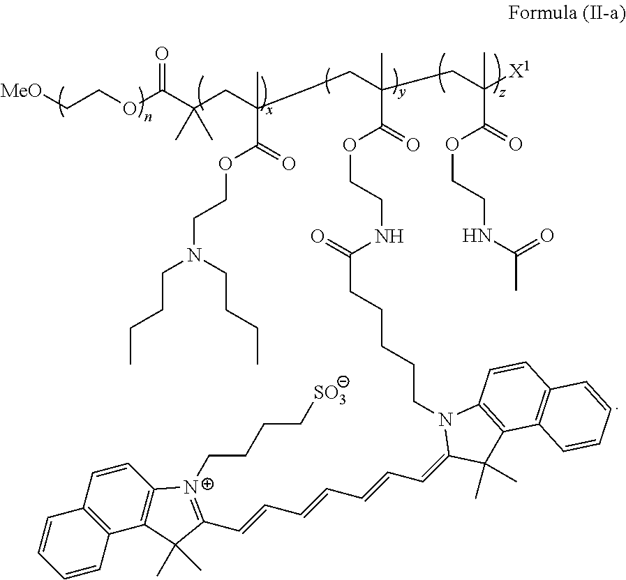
[MeO]CCOC(C(CC(CCC(CCC([X1])(C)C(OCCNC(=O)C)=O)(C)C(OCCNC(=O)CCCCCN1C(=CC=CC=CC=CC2=[N+](CCCC[SO3])C3=C(C2(C)C)C2=C(C=C3)C=CC=C2)C(C)(C)C2=C1C=CC1=C2C=CC=C1)=O)(C)C(OCCN(CCCC)CCCC)=O)(C)C)=O
